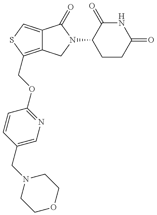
C12=C(COC3=NC=C(CN4CCOCC4)C=C3)SC=C1C(=O)N(C1CCC(=O)NC1=O)C2
